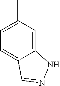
C1(C)=CC=C2C(=C1)NN=C2
